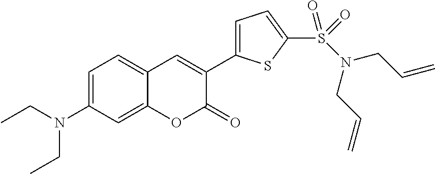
C1=C(N(CC)CC)C=C2C(=C1)C=C(C1=CC=C(S(=O)(=O)N(CC=C)CC=C)S1)C(=O)O2
